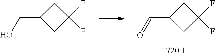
C(C1CC(F)(F)C1)=O.C(C1CC(F)(F)C1)O
